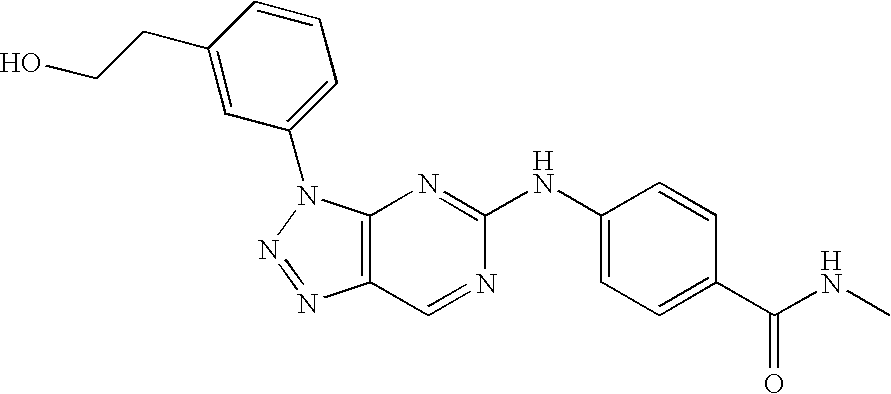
C12=C(N(C3=CC=CC(CCO)=C3)N=N1)N=C(NC1=CC=C(C(NC)=O)C=C1)N=C2
